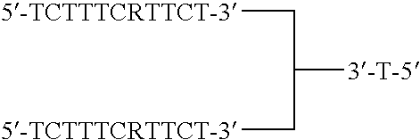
[5-TCTTTCRTTCT-3]CC([3-T-5])C[5-TCTTTCRTTCT-3]
